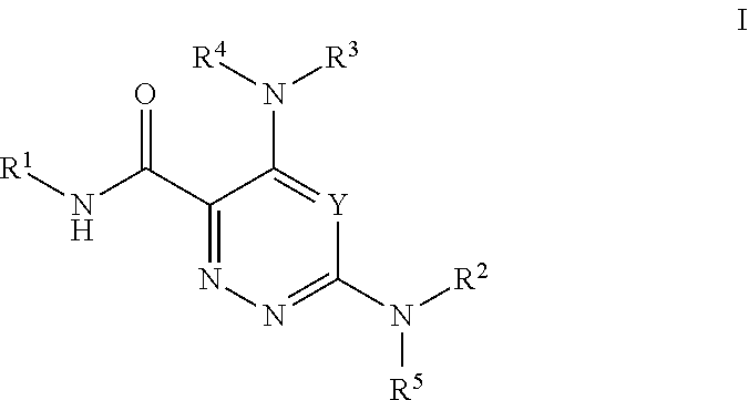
C1(C(N[R1])=O)=NN=C(N([R2])[R5])[Y]=C1N([R4])[R3]
